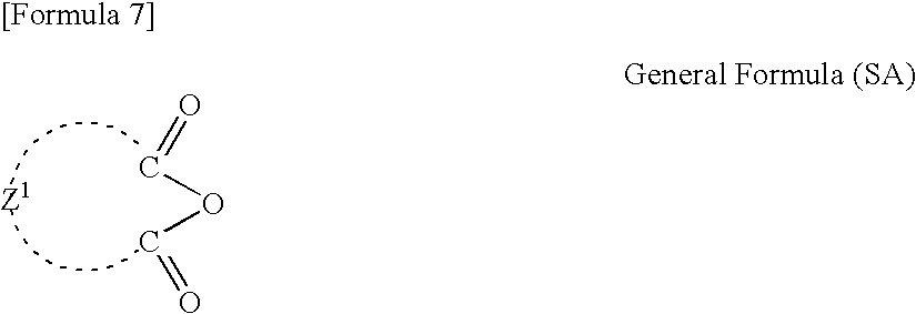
C(=O)OC=O
